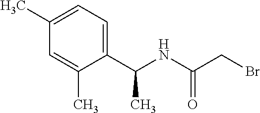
C1(C(NC(CBr)=O)C)=CC=C(C)C=C1C
